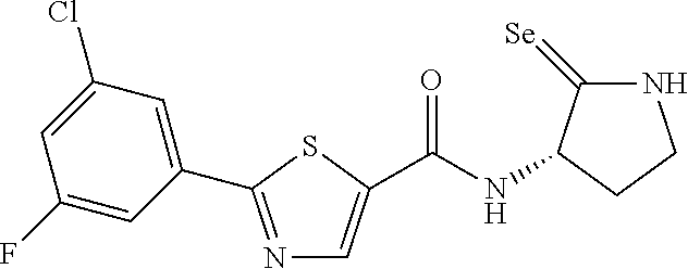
N1=C(C2=CC(Cl)=CC(F)=C2)SC(C(NC2C(=[Se])NCC2)=O)=C1
